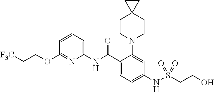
C1(OCC[F3C])=NC(NC(C2=CC=C(NS(CCO)(=O)=O)C=C2N2CCC3(CC2)CC3)=O)=CC=C1
